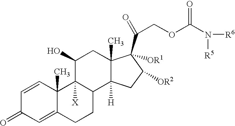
C1=CC2(C)C(=CC1=O)CCC1C2([X])C(O)CC2(C)C1([H])CC([OR2])C2([OR1])C(COC(N([R6])[R5])=O)=O
